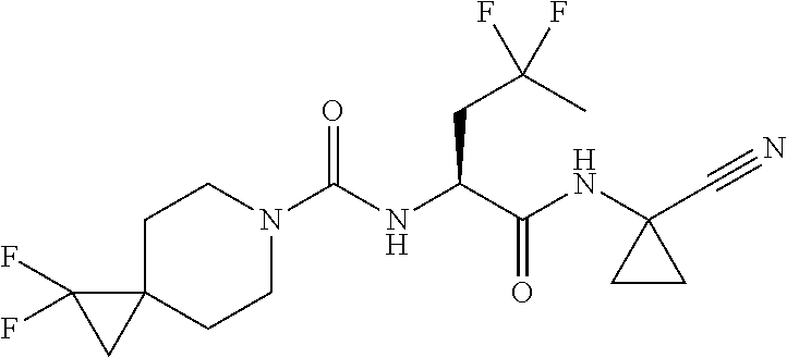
C1CN(C(NC(C(NC2(C#N)CC2)=O)CC(C)(F)F)=O)CCC12CC2(F)F
